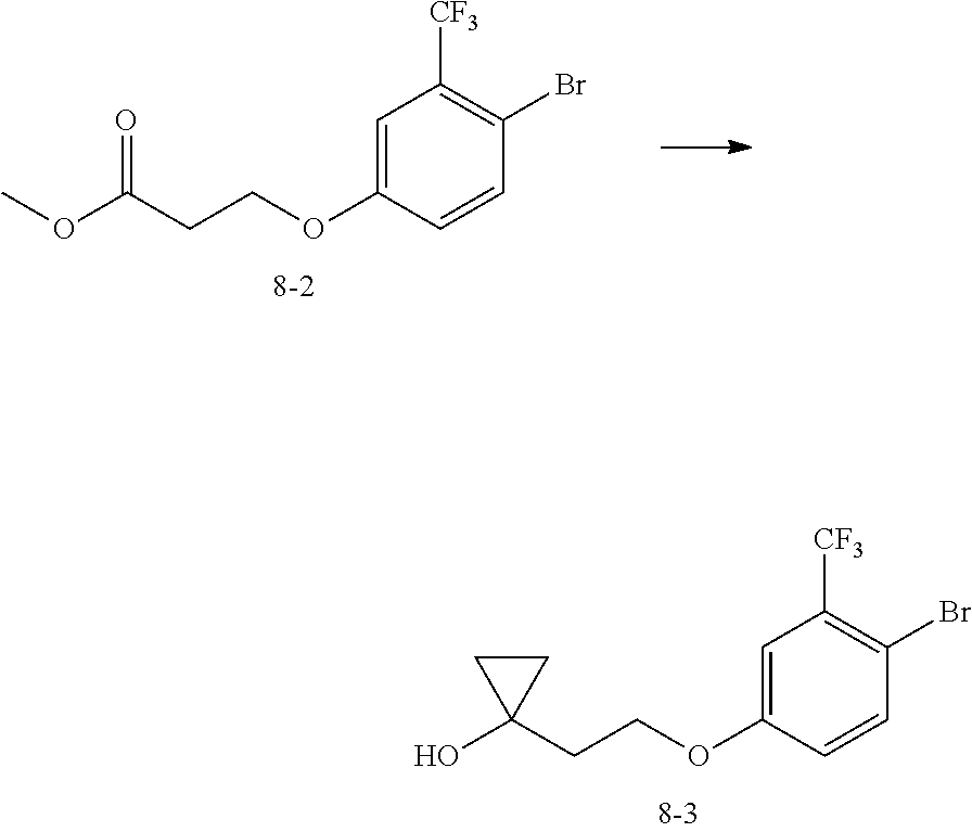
C1=C(OCCC2(O)CC2)C=CC(Br)=C1[CF3].C1=C(OCCC(OC)=O)C=CC(Br)=C1[CF3]
